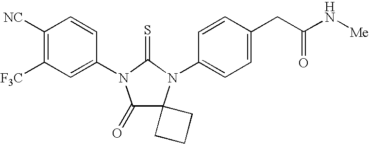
C1([NC])=C([F3C])C=C(N2C(=O)C3(N(C4=CC=C(CC(N[Me])=O)C=C4)C2=S)CCC3)C=C1
